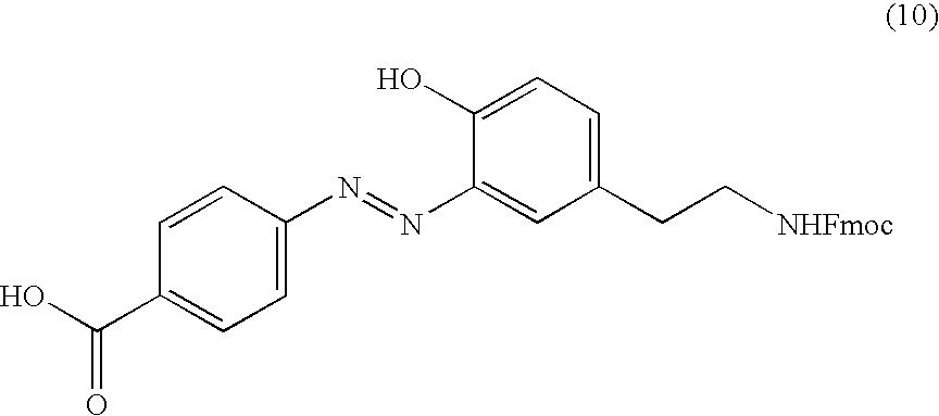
C1=C(N=NC2=CC(CC[NHFmoc])=CC=C2O)C=CC(C(O)=O)=C1
